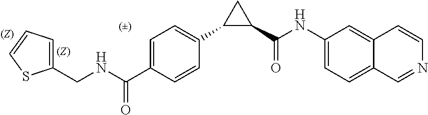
C1(CNC(C2=CC=C(C3C(C(NC4=CC=C5C(=C4)C=CN=C5)=O)C3)C=C2)=O)=CC=CS1
